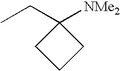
C1(CC)([NMe2])CCC1
